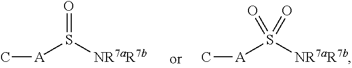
[A](S([NR7aR7b])=O)C.[A](S([NR7aR7b])(=O)=O)C
